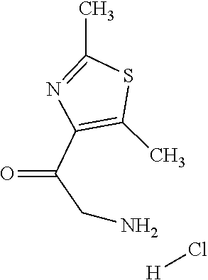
C1(C)=NC(C(CN)=O)=C(C)S1.[H]Cl
